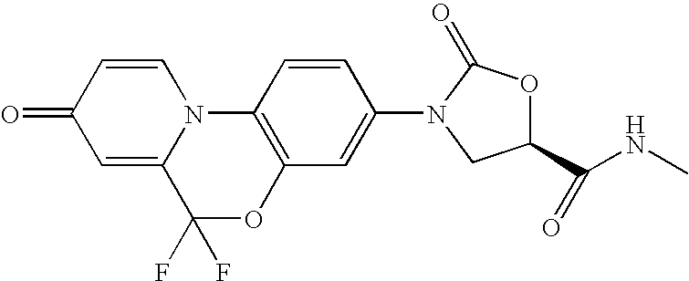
C1=C2N(C=CC1=O)C1=C(C=C(N3C(=O)OC(C(NC)=O)C3)C=C1)OC2(F)F
